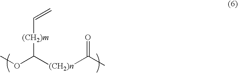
COC([(CH2)m]C=C)[(CH2)n]C(C)=O
